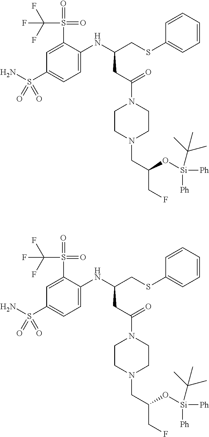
C1=CC=CC(SCC(NC2=CC=C(S(N)(=O)=O)C=C2S(=O)(=O)C(F)(F)F)CC(=O)N2CCN(CC(CF)O[Si]([Ph])([Ph])C(C)(C)C)CC2)=C1.C1=CC=CC(SCC(NC2=CC=C(S(N)(=O)=O)C=C2S(=O)(=O)C(F)(F)F)CC(=O)N2CCN(CC(CF)O[Si]([Ph])([Ph])C(C)(C)C)CC2)=C1
